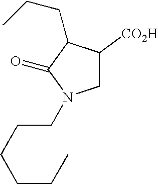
C1C([CO2H])C(CCC)C(=O)N1CCCCCC
